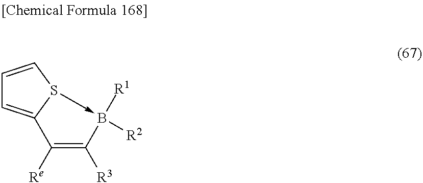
C1=CS2->B([R1])([R2])C([R3])=C([Re])C2=C1
